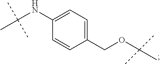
C(OCC1=CC=C(NC(C)(C)C)C=C1)(C)(C)C
